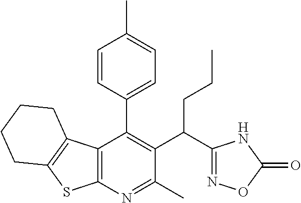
C12=C(N=C(C)C(C(C3=NOC(=O)N3)CCC)=C1C1=CC=C(C)C=C1)SC1=C2CCCC1
